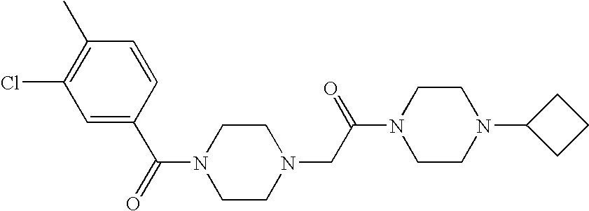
C(N1CCN(CC(N2CCN(C3CCC3)CC2)=O)CC1)(=O)C1=CC(Cl)=C(C)C=C1
